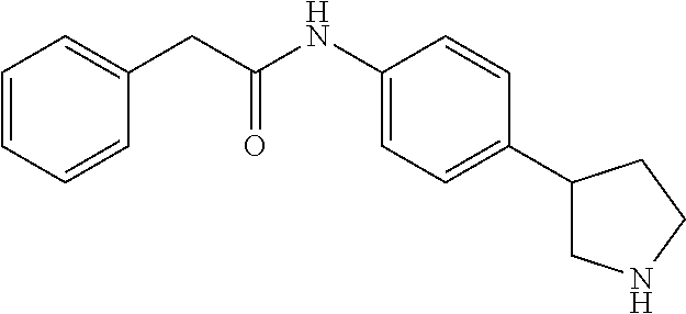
C1=C(CC(NC2=CC=C(C3CNCC3)C=C2)=O)C=CC=C1
